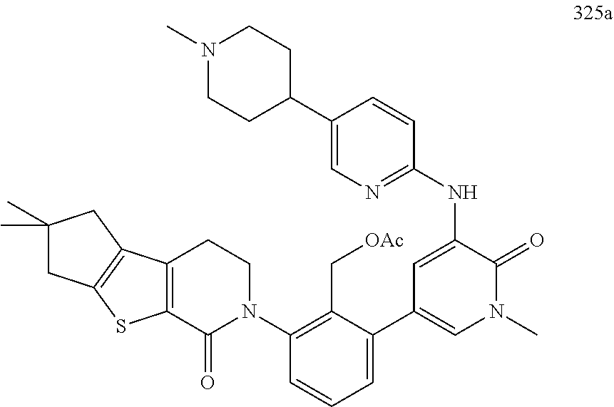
C1=CC=C(C2=CN(C)C(=O)C(NC3=NC=C(C4CCN(C)CC4)C=C3)=C2)C(C[OAc])=C1N1CCC2=C(C1=O)SC1=C2CC(C)(C)C1
